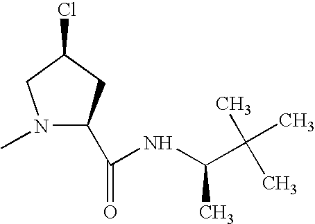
N1(C)C(C(=O)NC(C(C)(C)C)C)CC(Cl)C1
